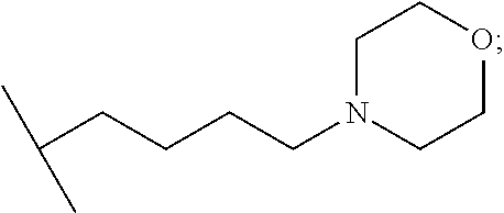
CC(CCCCN1CCOCC1)C
